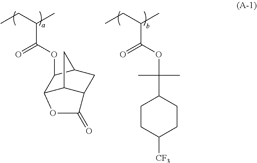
CCC(C)C(OC1C2C3C(CC1C3)C(=O)O2)=O.CCC(C)C(OC(C1CCC([CF3])CC1)(C)C)=O
